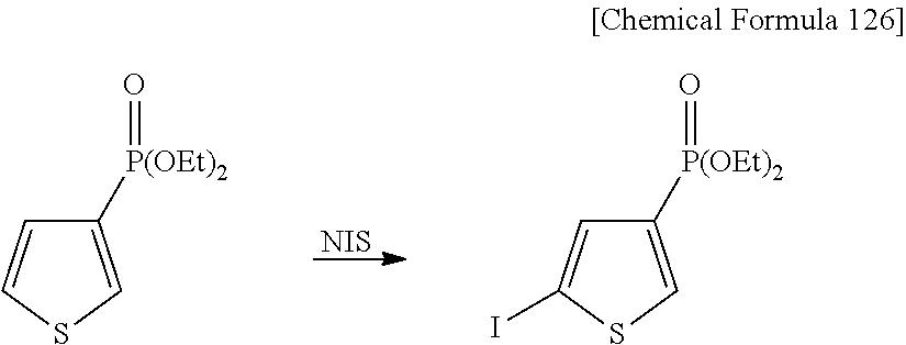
[NIS].C1([P(OEt)2]=O)=CSC=C1.C1([P(OEt)2]=O)=CSC(I)=C1
